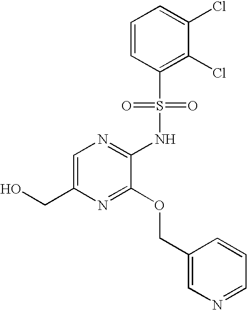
C1=C(CO)N=C(OCC2=CN=CC=C2)C(NS(C2=C(Cl)C(Cl)=CC=C2)(=O)=O)=N1
